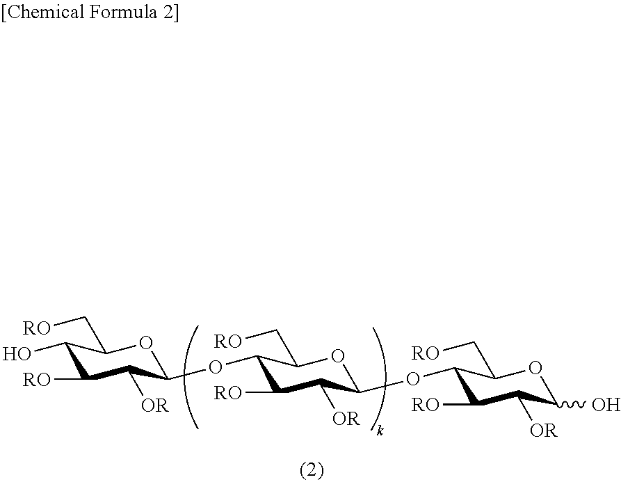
C1(O)C([RO])C([OR])C(OC2C([RO])C([OR])C(OC3C([RO])C([OR])C(O)OC3C[RO])OC2C[RO])OC1C[RO]
